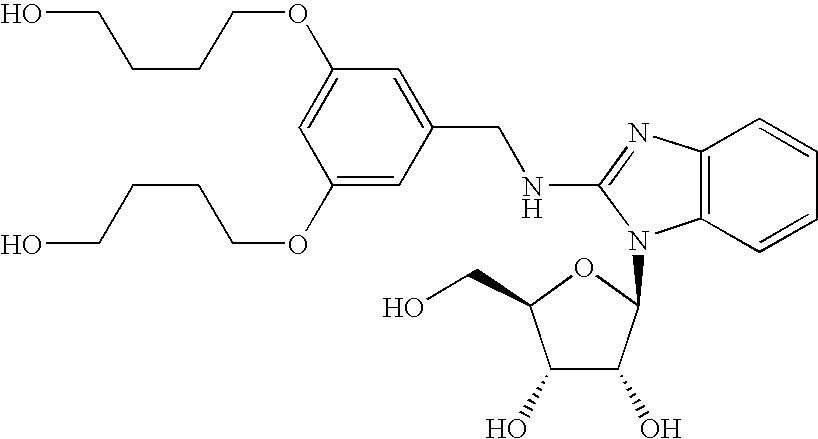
C1=C(OCCCCO)C=C(CNC2=NC3=C(C=CC=C3)N2C2C(O)C(O)C(CO)O2)C=C1OCCCCO
